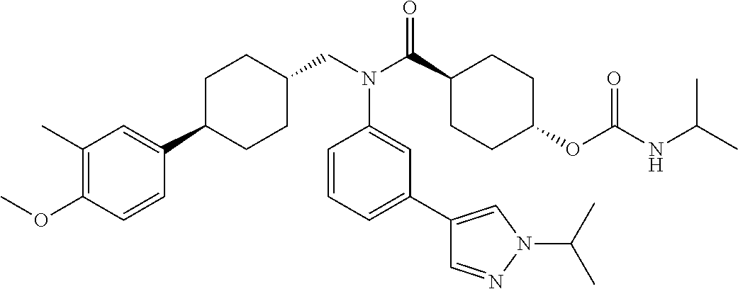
C1(C)=C(OC)C=CC(C2CCC(CN(C(C3CCC(OC(NC(C)C)=O)CC3)=O)C3=CC(C4=CN(C(C)C)N=C4)=CC=C3)CC2)=C1
